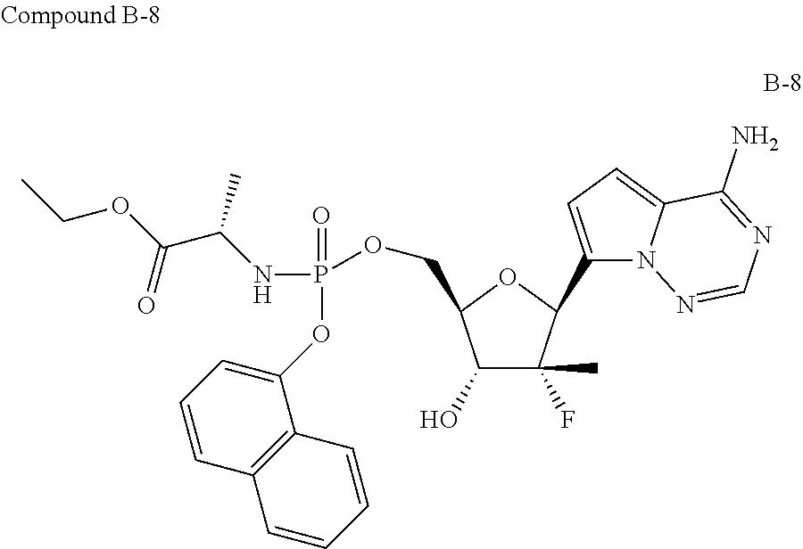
C1(O)C(C)(F)C(C2=CC=C3N2N=CN=C3N)OC1COP(OC1=CC=CC2=C1C=CC=C2)(=O)NC(C(OCC)=O)C
